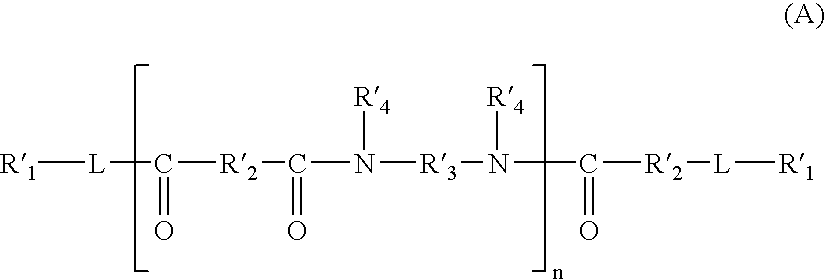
[R1][L]C(=O)[R2]C(=O)N([R4])[R3]N([R4])C(=O)[R2][L][R1]
